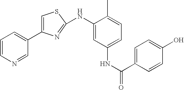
C(=O)(NC1=CC=C(C)C(NC2=NC(C3=CC=CN=C3)=CS2)=C1)C1=CC=C(O)C=C1
